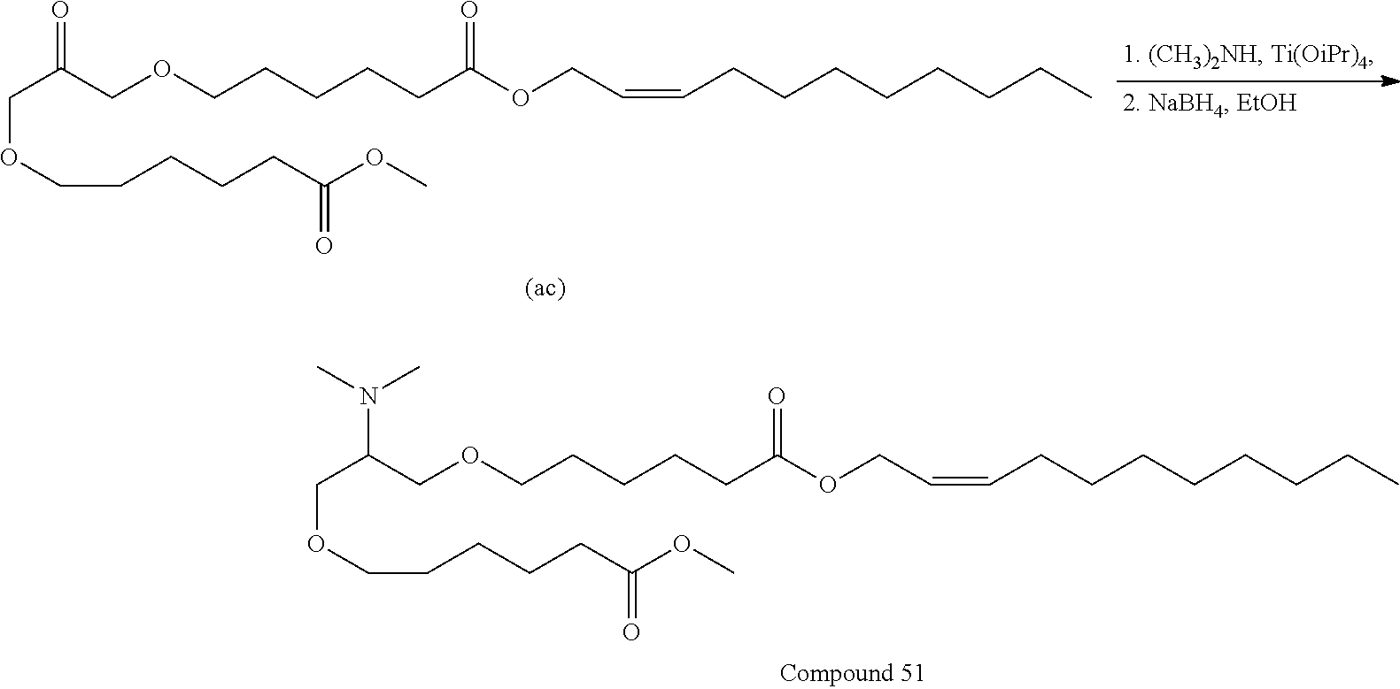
C(C(COCCCCCC(OCC=CCCCCCCCC)=O)=O)OCCCCCC(OC)=O.C(C(COCCCCCC(OCC=CCCCCCCCC)=O)N(C)C)OCCCCCC(OC)=O
